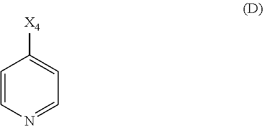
C1=CN=CC=C1[X4]
